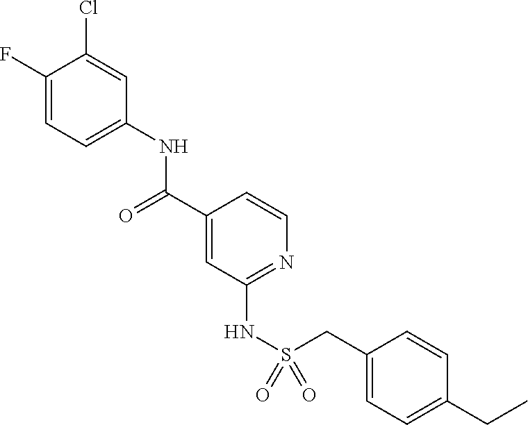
C1(F)=CC=C(NC(C2=CC(NS(=O)(CC3=CC=C(CC)C=C3)=O)=NC=C2)=O)C=C1Cl
